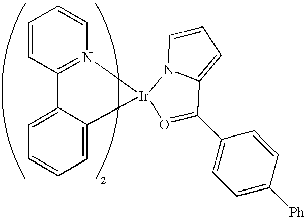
C1=CC2=N(C=C1)[Ir]1(C3=CC=CC=C23)O=C(C2=CC=C([Ph])C=C2)C2=CC=CN12
